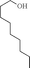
C(CO)CCCCCCC
